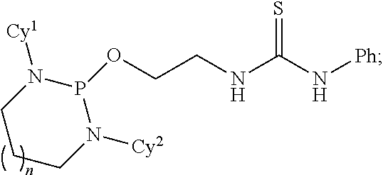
O(CCNC(N[Ph])=S)P1N([Cy1])CCCN1[Cy2]
